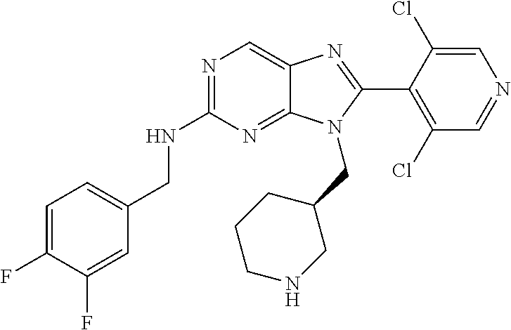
C1=C(F)C(F)=CC(CNC2=NC=C3C(=N2)N(CC2CCCNC2)C(C2=C(Cl)C=NC=C2Cl)=N3)=C1
